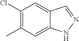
C1(Cl)=C(C)C=C2C(=C1)C=N[N H]2
